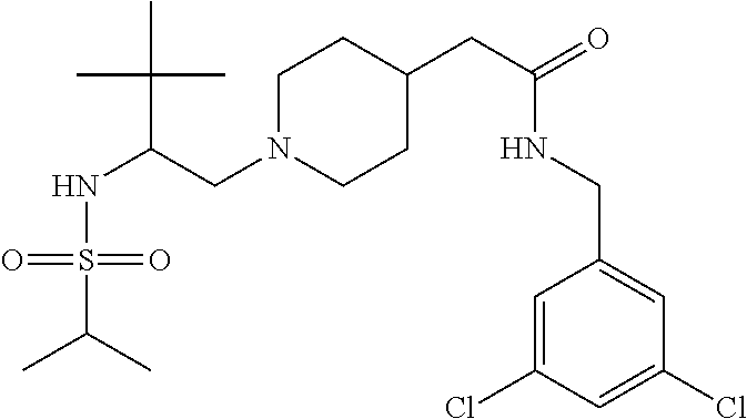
N(C(C(C)(C)C)CN1CCC(CC(=O)NCC2=CC(Cl)=CC(Cl)=C2)CC1)S(=O)(C(C)C)=O
